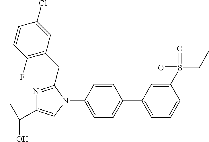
C1(N2C=C(C(C)(C)O)N=C2CC2=C(F)C=CC(Cl)=C2)=CC=C(C2=CC=CC(S(CC)(=O)=O)=C2)C=C1
